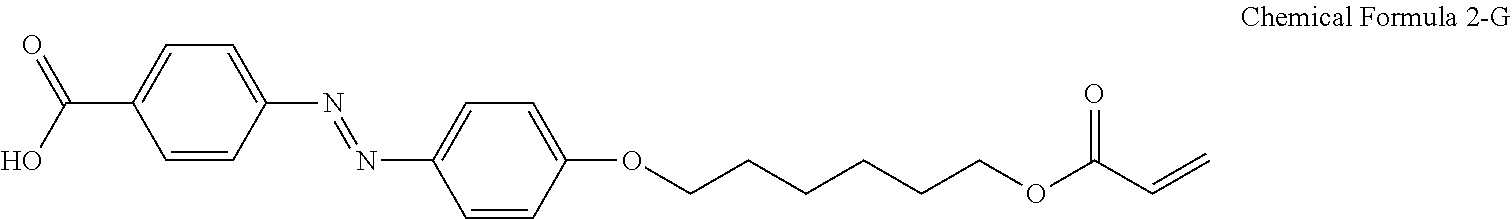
C1(N=NC2=CC=C(C(O)=O)C=C2)=CC=C(OCCCCCCOC(C=C)=O)C=C1
